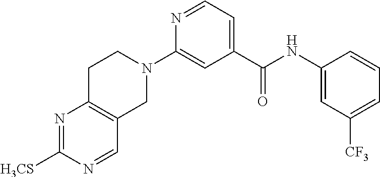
N1=C([H3CS])N=CC2=C1CCN(C1=CC(C(NC3=CC([CF3])=CC=C3)=O)=CC=N1)C2
